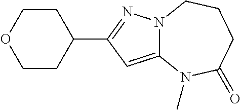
C12=CC(C3CCOCC3)=NN1CCCC(=O)N2C
